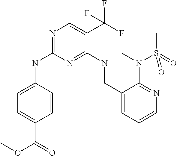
C1=CC(NC2=NC=C(C(F)(F)F)C(NCC3=CC=CN=C3N(C)S(C)(=O)=O)=N2)=CC=C1C(=O)OC
